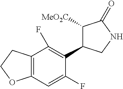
C1([MeO2C])C(C2=C(F)C3=C(C=C2F)OCC3)CNC1=O
